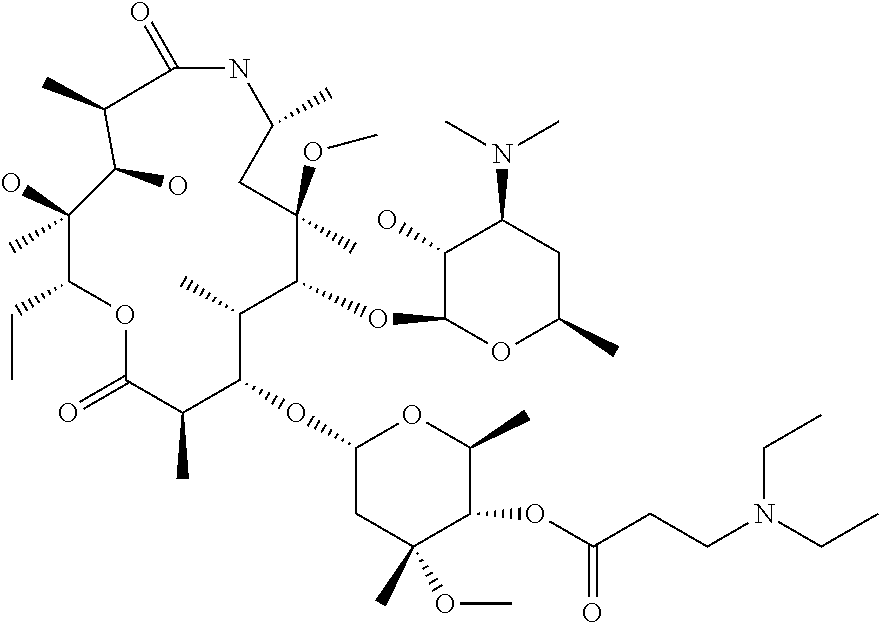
C1(=O)NC(C)CC(OC)(C)C(OC2OC(C)CC(N(C)C)C2O)C(C)C(OC2CC(C)(OC)C(OC(CCN(CC)CC)=O)C(C)O2)C(C)C(=O)OC(CC)C(C)(O)C(O)C1C
